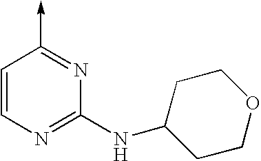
C1=CN=C(NC2CCOCC2)N=C1->C
